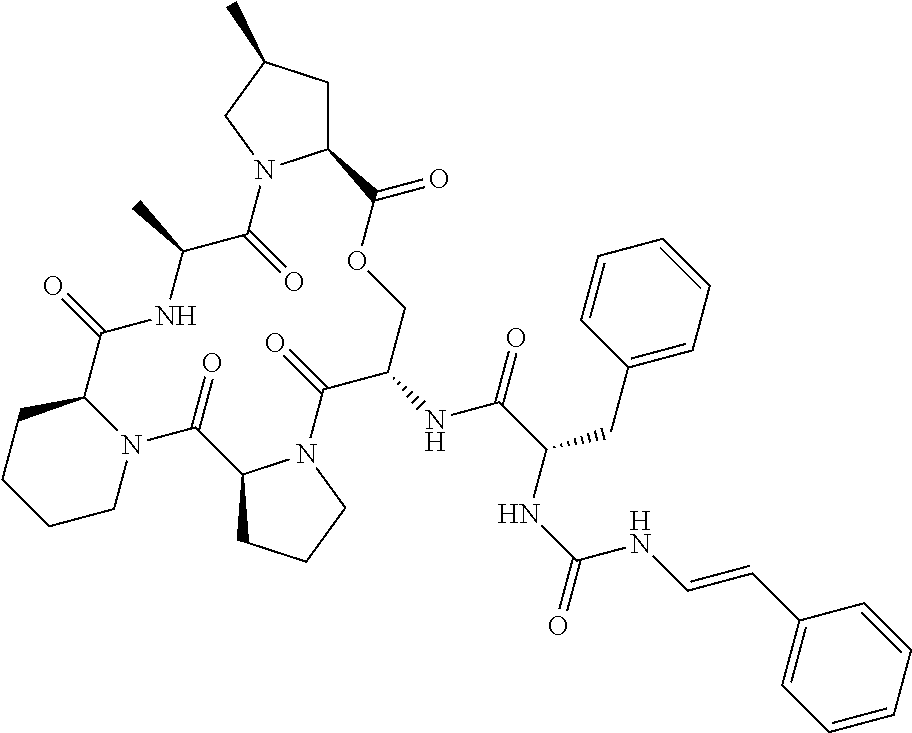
C12CC(C)CN1C(=O)C(C)NC(=O)C1CCCCN1C(=O)C1CCCN1C(=O)C(NC(=O)C(CC1=CC=CC=C1)NC(=O)NC=CC1=CC=CC=C1)COC2=O
